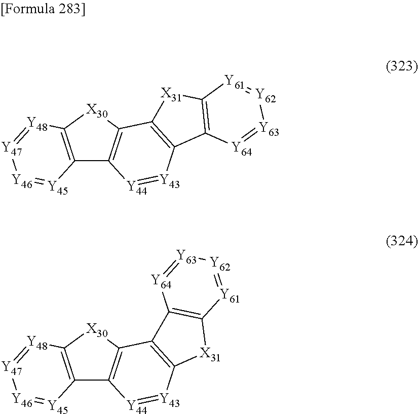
C12=C([X30]C3=C1[Y44]=[Y43]C1=C3[X31]C3=C1[Y64]=[Y63][Y62]=[Y61]3)[Y48]=[Y47][Y46]=[Y45]2.C12=C([X30]C3=C1[Y44]=[Y43]C1=C3C3=C([X31]1)[Y61]=[Y62][Y63]=[Y64]3)[Y48]=[Y47][Y46]=[Y45]2
